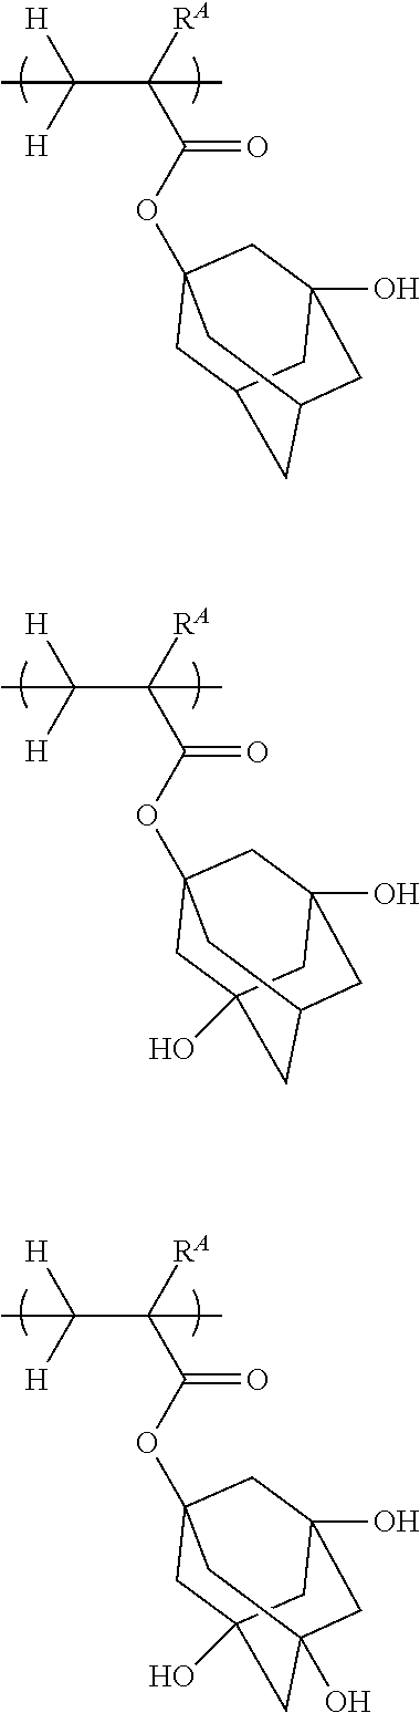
CC(C([RA])(C(OC12CC3CC(CC(O)(C1)C3)C2)=O)C)([H])[H].CC(C([RA])(C(OC12CC3(O)CC(CC(O)(C1)C3)C2)=O)C)([H])[H].CC(C([RA])(C(OC12CC3(O)CC(O)(CC(O)(C1)C3)C2)=O)C)([H])[H]
